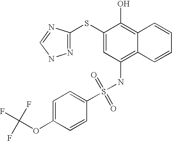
C1=C(OC(F)(F)F)C=CC(S(NC2=C3C(=C(O)C(SC4=NNC=N4)=C2)C=CC=C3)(=O)=O)=C1
